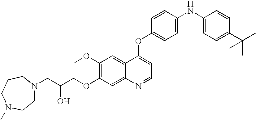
C1=CC(OC2=CC=NC3=CC(OCC(CN4CCN(C)CCC4)O)=C(OC)C=C23)=CC=C1NC1=CC=C(C(C)(C)C)C=C1
